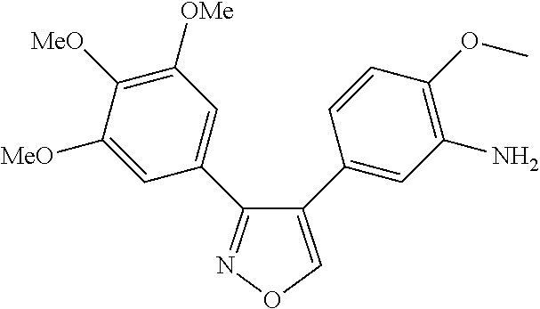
C1(C2=CC(N)=C(OC)C=C2)=CON=C1C1=CC([OMe])=C([MeO])C([MeO])=C1
